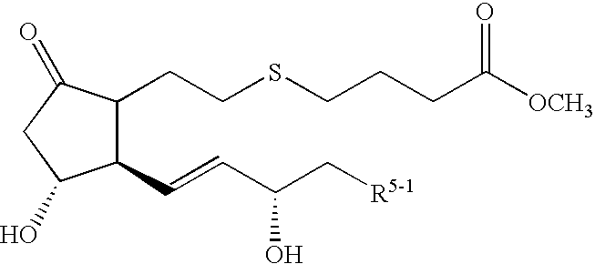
C1(C=CC(C[R5-1])O)C(CCSCCCC([OCH3])=O)C(=O)CC1O
